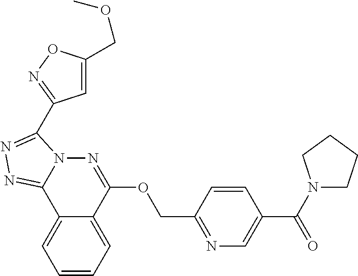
C1=CC=C2C(=C1)C1=NN=C(C3=NOC(COC)=C3)N1N=C2OCC1=NC=C(C(N2CCCC2)=O)C=C1
